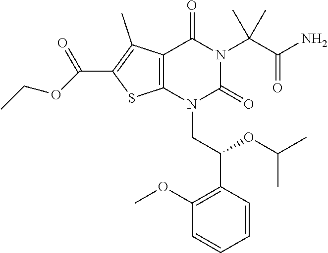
C12=C(N(CC(C3=C(OC)C=CC=C3)OC(C)C)C(=O)N(C(C(N)=O)(C)C)C1=O)SC(C(=O)OCC)=C2C
